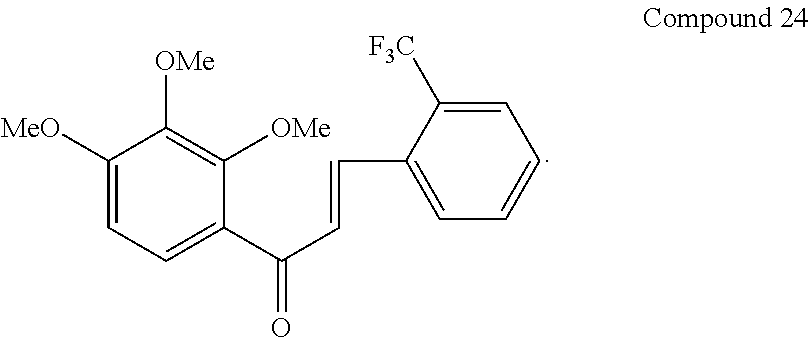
C1([MeO])=CC=C(C(C=CC2=CC=CC=C2[F3C])=O)C([OMe])=C1[OMe]
